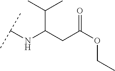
C(C(CC(OCC)=O)NC(C)C)(C)C
